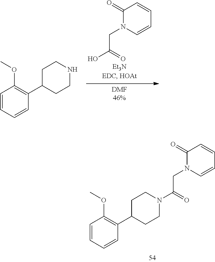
C1(=O)N(CC(O)=O)C=CC=C1.C1=CC=CC(C2CCNCC2)=C1OC.C1=CC=CC(C2CCN(C(=O)CN3C=CC=CC3=O)CC2)=C1OC
